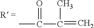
CC(C(=C)C)=O
